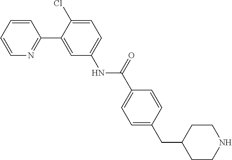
C1=CC=CN=C1C1=CC(NC(=O)C2=CC=C(CC3CCNCC3)C=C2)=CC=C1Cl
